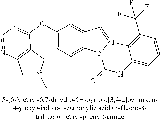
C1(OC2=NC=NC3=C2CN(C)C3)=CC=C2C(=C1)C=CN2C(=O)NC1=CC=CC(C(F)(F)F)=C1F
